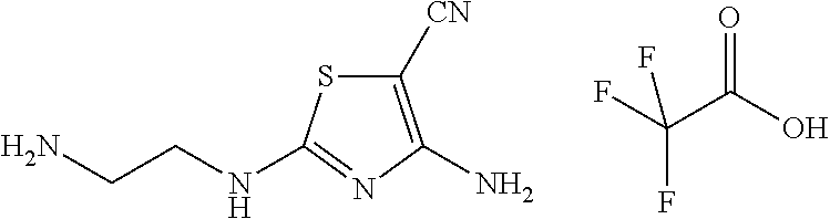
O=C(O)C(F)(F)F.N(CCN)C1=NC(N)=C([CN])S1
